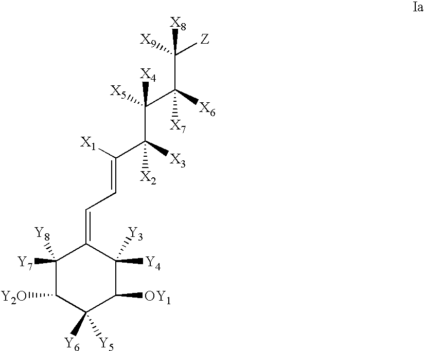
C1([Y7])([Y8])C([Y2O])C([Y6])([Y5])C([OY1])C([Y4])([Y3])C1=CC=C(C(C([X5])(C([X6])(C([Z])([X9])[X8])[X7])[X4])([X2])[X3])[X1]
